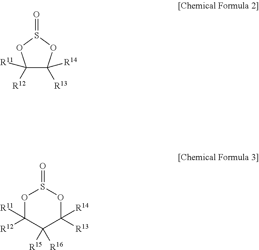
C1([R12])([R11])C([R13])([R14])OS(=O)O1.O1C([R12])([R11])C([R15])([R16])C([R13])([R14])OS1=O
